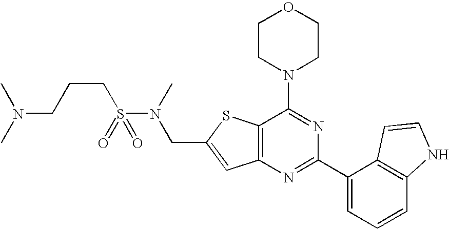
C1CN(C2=NC(C3=CC=CC4=C3C=CN4)=NC3=C2SC(CN(S(CCCN(C)C)(=O)=O)C)=C3)CCO1
